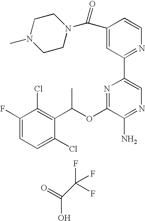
O=C(O)C(F)(F)F.C1=C(F)C(Cl)=C(C(OC2=NC(C3=NC=CC(C(N4CCN(C)CC4)=O)=C3)=CN=C2N)C)C(Cl)=C1
